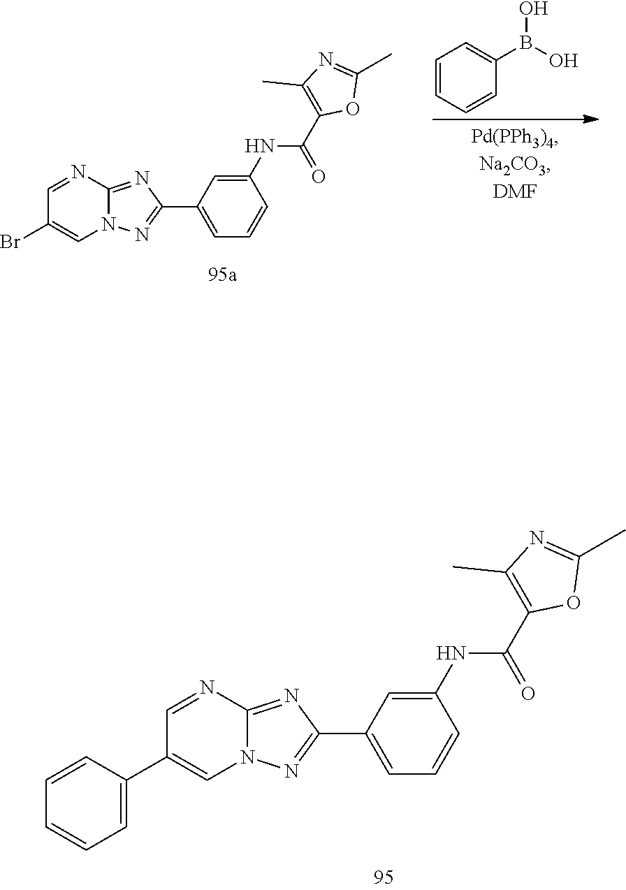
C12=NC(C3=CC=CC(NC(C4=C(C)N=C(C)O4)=O)=C3)=NN1C=C(Br)C=N2.C1=CC=CC(B(O)O)=C1.C12=NC(C3=CC=CC(NC(C4=C(C)N=C(C)O4)=O)=C3)=NN1C=C(C1=CC=CC=C1)C=N2
